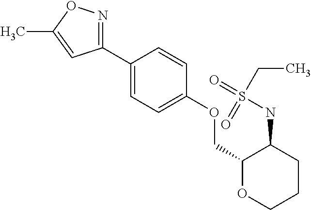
C1(C2=NOC(C)=C2)=CC=C(OCC2OCCCC2NS(CC)(=O)=O)C=C1
